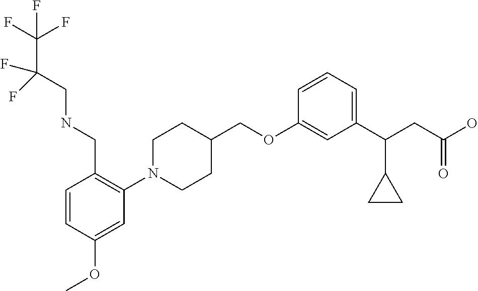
C1(OCC2CCN(C3=C(CNCC(C(F)(F)F)(F)F)C=CC(OC)=C3)CC2)=CC(C(CC(O)=O)C2CC2)=CC=C1
